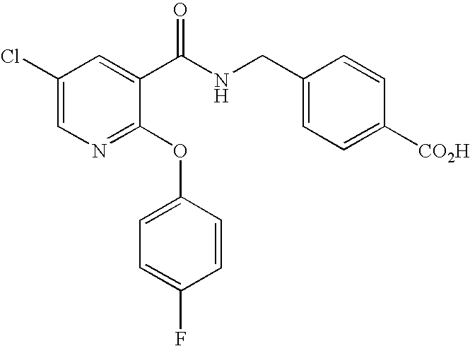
C1(Cl)=CN=C(OC2=CC=C(F)C=C2)C(C(NCC2=CC=C([CO2H])C=C2)=O)=C1
